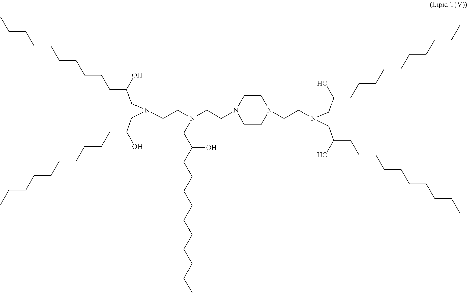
C(CN(CCN1CCN(CCN(CC(CCCCCCCCCC)O)CC(CCCCCCCCCC)O)CC1)CC(CCCCCCCCCC)O)N(CC(CCCCCCCCCC)O)CC(CCCCCCCCCC)O
